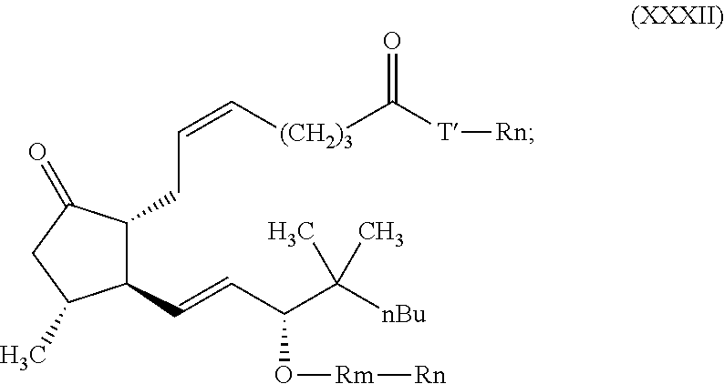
C1(C=CC(O[Rm][Rn])C(C)([nBu])C)C(CC=C[(CH2)3]C(=O)[T][Rn])C(=O)CC1C
